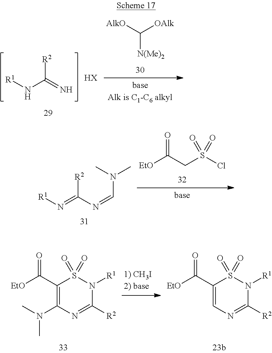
[R2]C(N=CN(C)C)=N[R1].O=C(CS(Cl)(=O)=O)[EtO].C1(C([EtO])=O)=C(N(C)C)N=C([R2])N([R1])S1(=O)=O.C1(C([EtO])=O)=CN=C([R2])N([R1])S1(=O)=O.[N(Me)2]C([AlkO])[OAlk].[R1]NC(=N)[R2].[HX]
